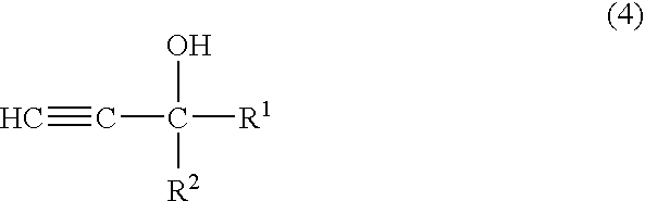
C(#C)C([R2])(O)[R1]
